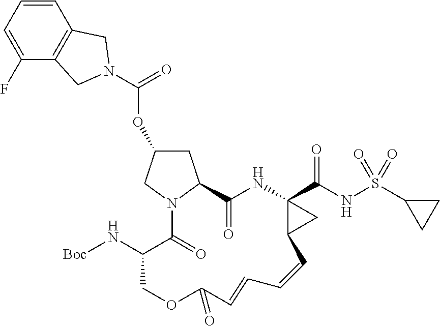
C1(F)=CC=CC2=C1CN(C(=O)OC1CC3N(C1)C(=O)C(N[Boc])COC(=O)C=CC=CC1C(C(=O)NS(C4CC4)(=O)=O)(NC3=O)C1)C2
